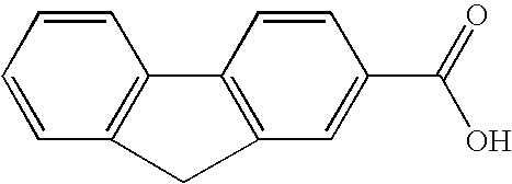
C12=C(C=CC=C1)C1=C(C=C(C(=O)O)C=C1)C2
